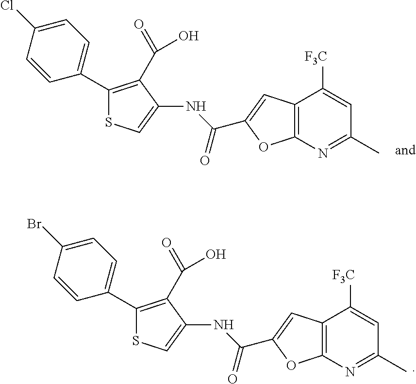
C1(C2=CC=C(Cl)C=C2)=C(C(=O)O)C(NC(=O)C2=CC3=C(O2)N=C(C)C=C3[F3C])=CS1.C1(C2=CC=C(Br)C=C2)=C(C(=O)O)C(NC(=O)C2=CC3=C(O2)N=C(C)C=C3[F3C])=CS1
